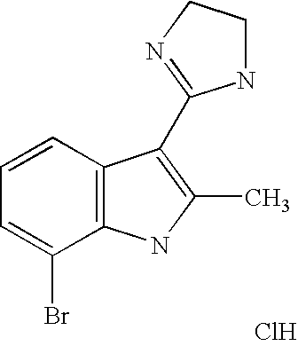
C1=CC=C(Br)C2=C1C(C1=NCCN1)=C(C)N2.Cl
